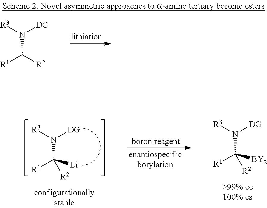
C(N([R3])[DG])([R2])[R1].C(N([R3])[DG])([R2])([R1])[BY2].C(N([R3])[DG])([R2])([R1])[Li]
